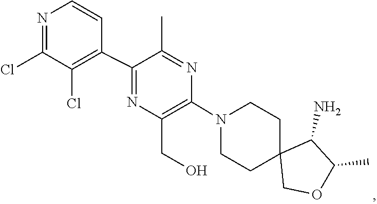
C1CN(C2=C(CO)N=C(C3=C(Cl)C(Cl)=NC=C3)C(C)=N2)CCC12COC(C)C2N
